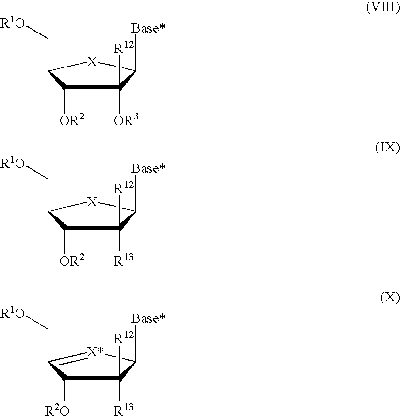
C1([R13])([R12])C([R2O])C(C[R1O])=[X*]C1[Base*].C1([R13])([R12])C([OR2])C(C[R1O])[X]C1[Base*].C1([OR3])([R12])C([OR2])C(C[R1O])[X]C1[Base*]
